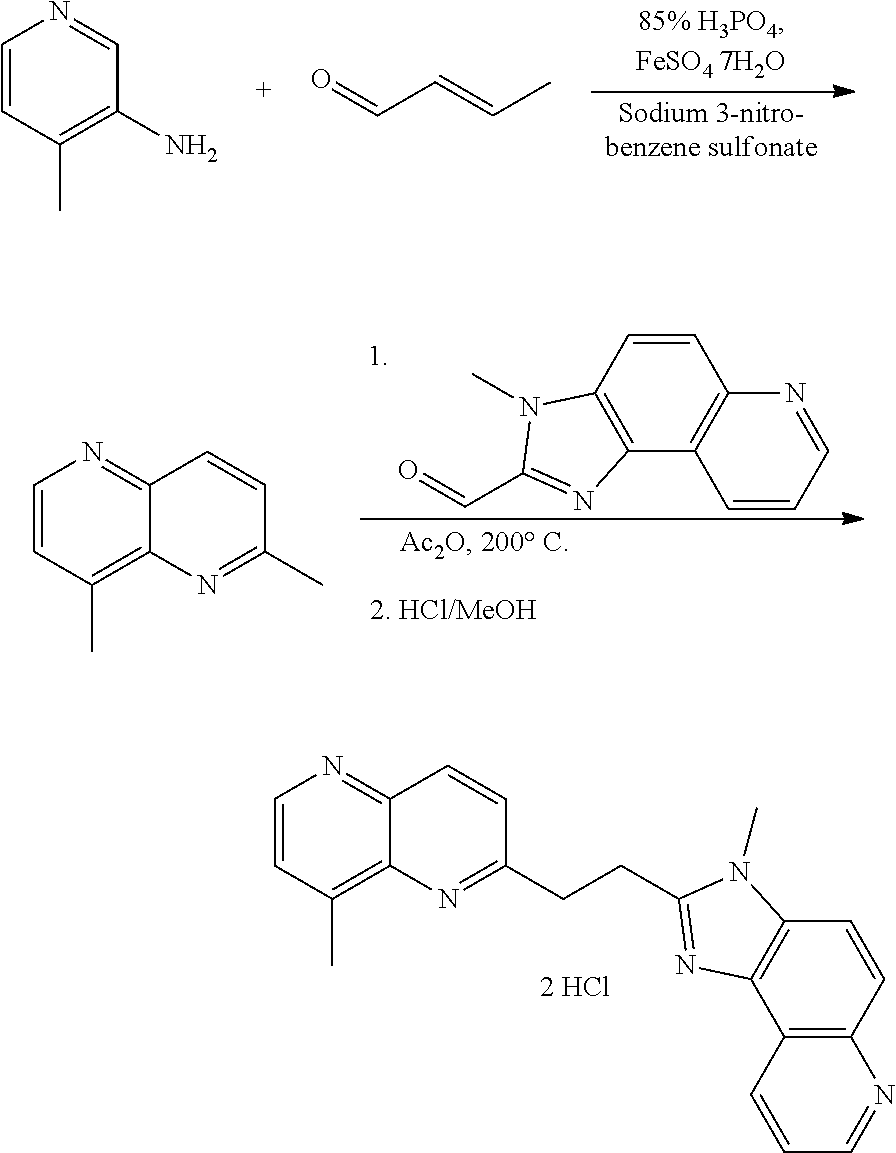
C1=CC(C)=C2C(=N1)C=CC(CCC1=NC3=C(C=CC4=C3C=CC=N4)N1C)=N2.C1=CC(C)=C(N)C=N1.O=CC=CC.C12=C(C3=C(C=C1)N=CC=C3)N=C(C=O)N2C.C1=CC(C)=C2C(=N1)C=CC(C)=N2
